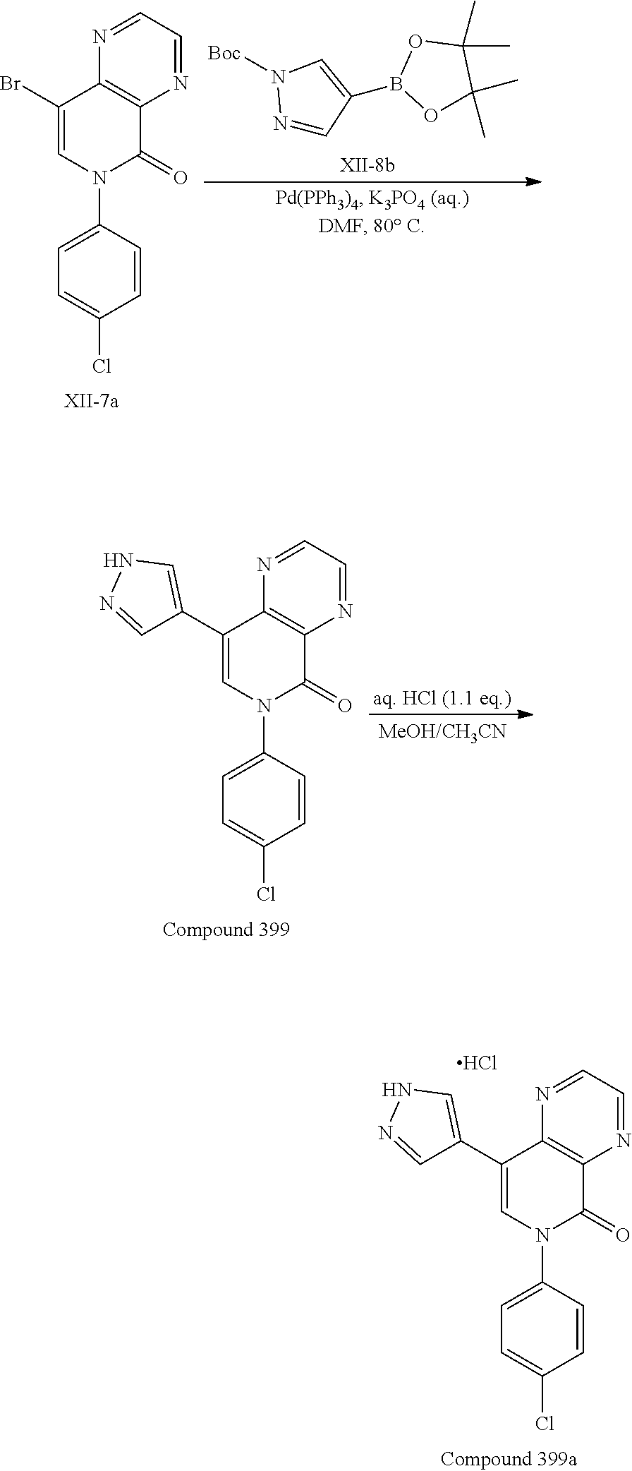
N1=CC(B2OC(C)(C)C(C)(C)O2)=CN1[Boc].C1=NC2=C(N=C1)C(=O)N(C1=CC=C(Cl)C=C1)C=C2Br.C1=NC2=C(N=C1)C(=O)N(C1=CC=C(Cl)C=C1)C=C2C1=CNN=C1.C1=NC2=C(N=C1)C(=O)N(C1=CC=C(Cl)C=C1)C=C2C1=CNN=C1.Cl
